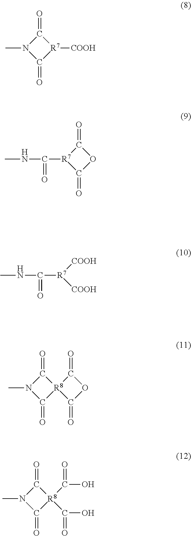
N1(C)C(=O)[R7]([COOH])C1=O.O1C(=O)[R7](C(=O)NC)C1=O.[COOH][R7]([COOH])C(=O)NC.N1(C)C(=O)[R8]2(C1=O)C(=O)OC2=O.N1(C)C(=O)[R8](C(=O)O)(C(=O)O)C1=O
